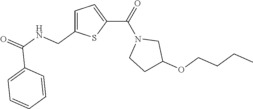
C1=C(CNC(=O)C2=CC=CC=C2)SC(C(N2CCC(OCCCC)C2)=O)=C1
